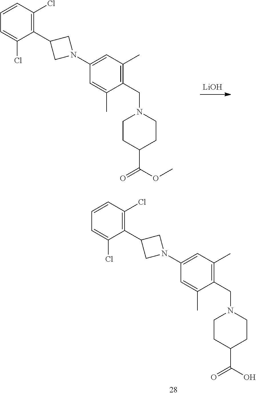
C1=C(Cl)C(C2CN(C3=CC(C)=C(CN4CCC(C(OC)=O)CC4)C(C)=C3)C2)=C(Cl)C=C1.[LiOH].C1=C(Cl)C(C2CN(C3=CC(C)=C(CN4CCC(C(O)=O)CC4)C(C)=C3)C2)=C(Cl)C=C1
